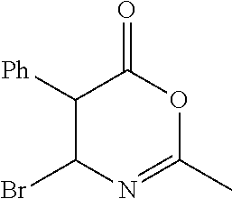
C1([Ph])C(Br)N=C(C)OC1=O
